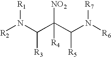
[R2]N(C(C(C(N([R6])[R7])[R5])([NO2])[R4])[R3])[R1]
